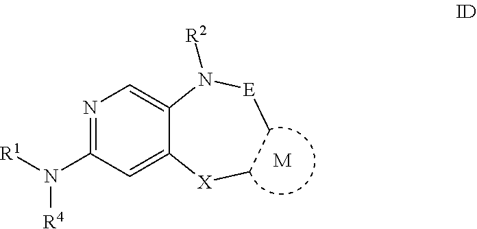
[R1]N(C1=NC=C2C(=C1)[X]CC[E]N2[R2])[R4].[M]
